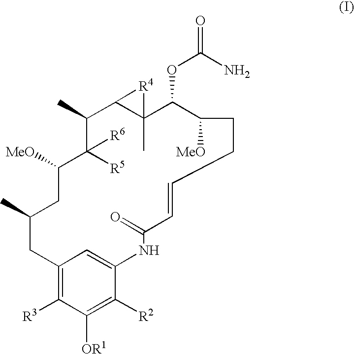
C1(C)C([R5])([R6])C([MeO])CC(C)CC2=C([R3])C([OR1])=C([R2])C(=C2)NC(=O)C=CCCC([MeO])C(OC(=O)N)C2(C)C1[R4]2
